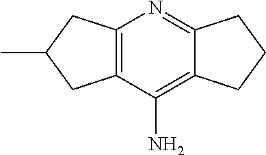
C12=C(CC(C)C1)N=C1C(=C2N)CCC1
